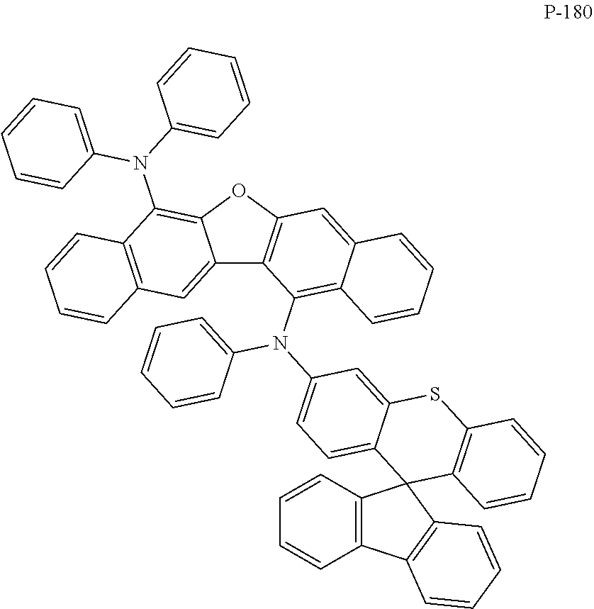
C12=CC3=C(C(N(C4=CC=CC=C4)C4=CC=CC=C4)=C1OC1=C2C(N(C2=CC=C4C(=C2)SC2=C(C45C4=C(C6=C5C=CC=C6)C=CC=C4)C=CC=C2)C2=CC=CC=C2)=C2C(=C1)C=CC=C2)C=CC=C3
